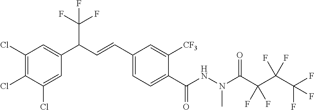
C1(Cl)=C(Cl)C(Cl)=CC(C(C=CC2=CC=C(C(NN(C(C(C(C(F)(F)F)(F)F)(F)F)=O)C)=O)C([CF3])=C2)C(F)(F)F)=C1
